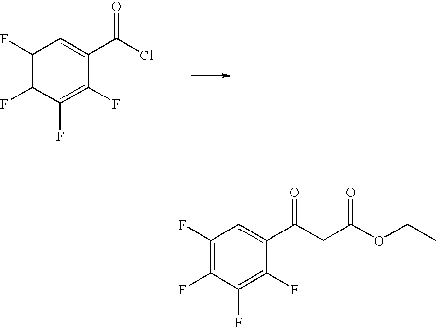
C1(F)=C(F)C(F)=C(F)C(C(Cl)=O)=C1.C1(F)=C(F)C(F)=C(F)C(C(CC(OCC)=O)=O)=C1
